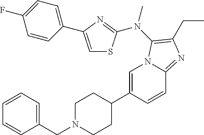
C1=C(C2CCN(CC3=CC=CC=C3)CC2)C=CC2=NC(CC)=C(N(C)C3=NC(C4=CC=C(F)C=C4)=CS3)N12
